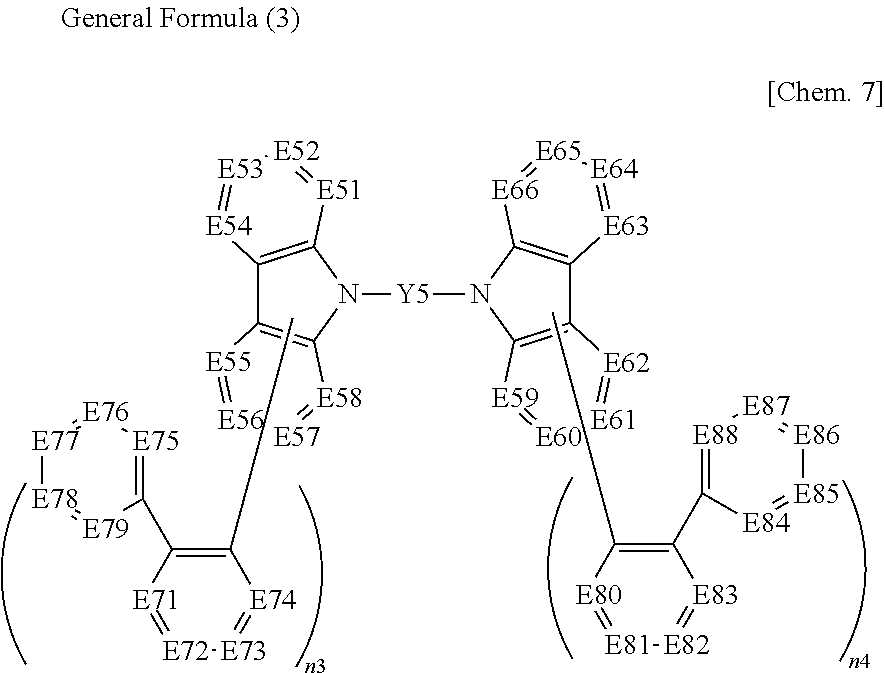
CC1=C(C2=[E75][E76]=[E77][E78]=[E79]2)[E71]=[E72][E73]=[E74]1.C12=C(N([Y5]N3C4=C(C5=C3[E66]=[E65][E64]=[E63]5)[E62]=[E61][E60]=[E59]4)C3=C1[E55]=[E56][E57]=[E58]3)[E51]=[E52][E53]=[E54]2.C1(C2=[E88][E87]=[E86][E85]=[E84]2)=C(C)[E80]=[E81][E82]=[E83]1
